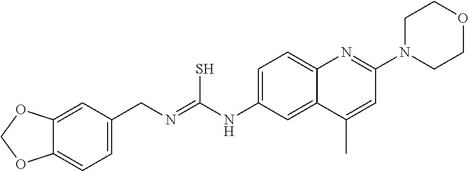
C12=CC=C(CN=C(NC3=CC=C4C(=C3)C(C)=CC(N3CCOCC3)=N4)S)C=C1OCO2
